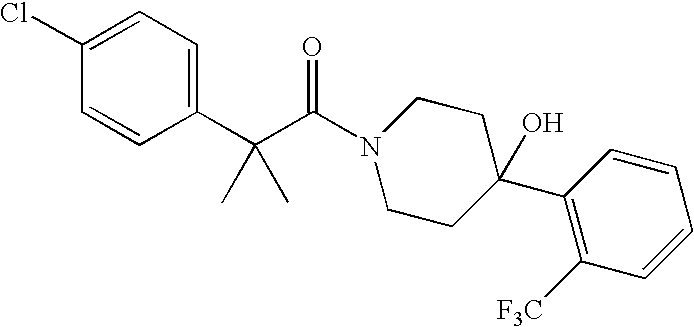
C1(Cl)=CC=C(C(C(N2CCC(C3=C([F3C])C=CC=C3)(O)CC2)=O)(C)C)C=C1
